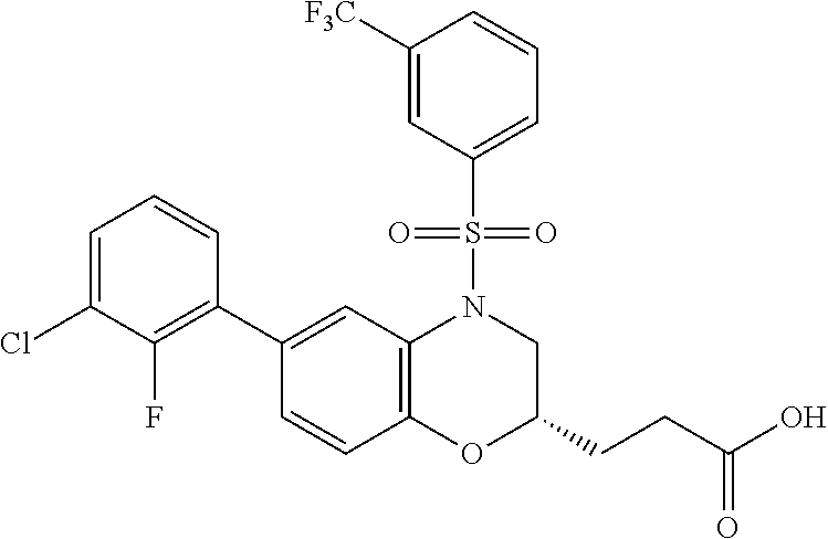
C1(C2=C(F)C(Cl)=CC=C2)=CC2=C(C=C1)OC(CCC(O)=O)CN2S(=O)(=O)C1=CC=CC([F3C])=C1
